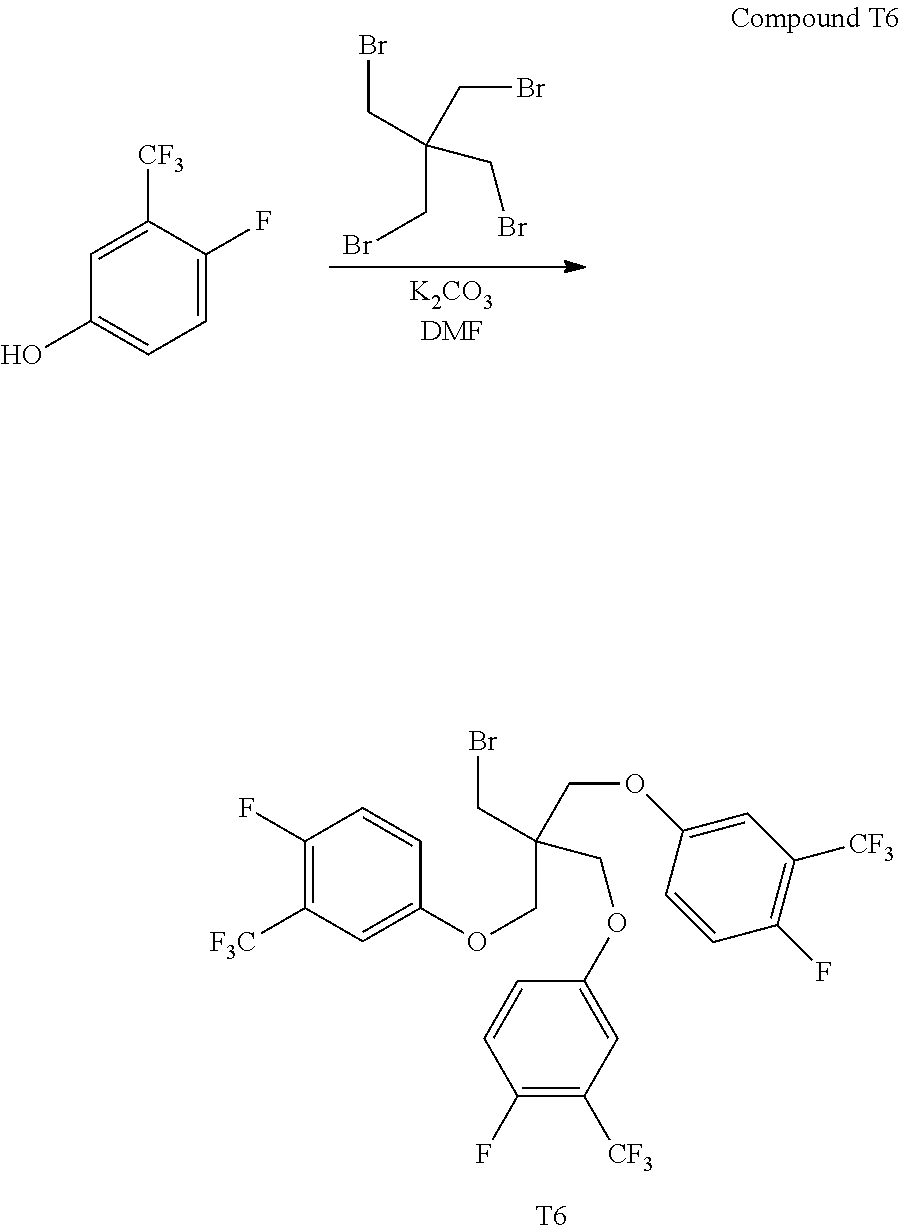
[K2CO3DMF].BrCC(CBr)(CBr)CBr.C1([CF3])=CC(O)=CC=C1F.O(CC(CBr)(COC1=CC([CF3])=C(F)C=C1)COC1=CC([CF3])=C(F)C=C1)C1=CC([F3C])=C(F)C=C1.[T6]
